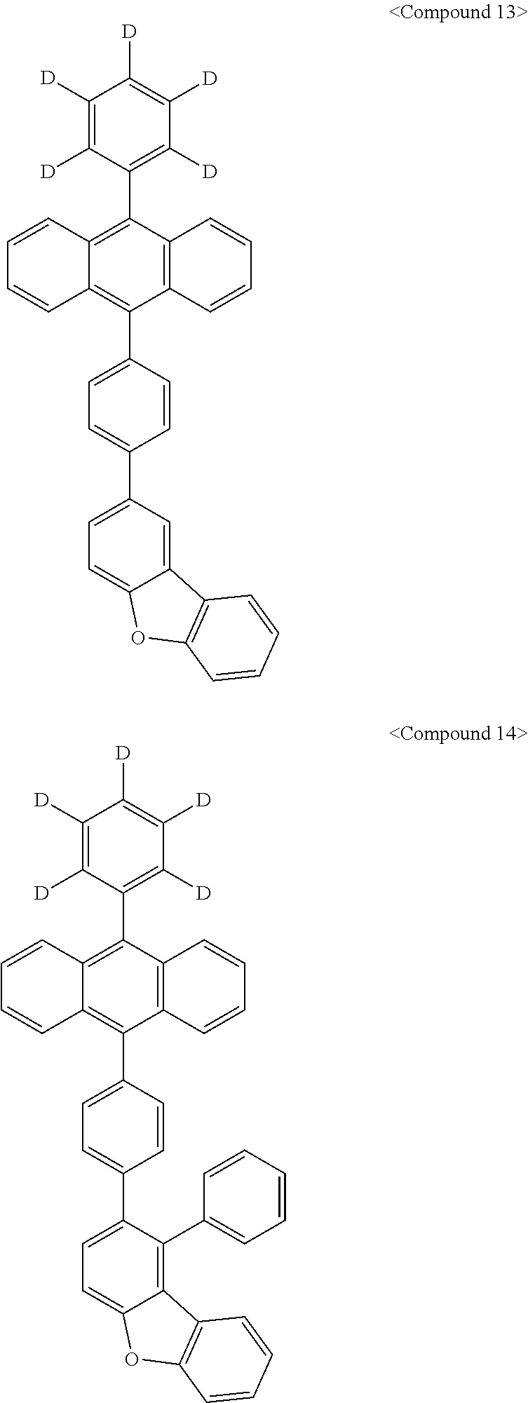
C1=CC2=C(C3=CC=C(C4=CC=C5C(=C4)C4=C(O5)C=CC=C4)C=C3)C3=C(C(C4=C([D])C([D])=C([D])C([D])=C4[D])=C2C=C1)C=CC=C3.C1=CC2=C(C3=CC=C(C4=CC=C5C(=C4C4=CC=CC=C4)C4=C(O5)C=CC=C4)C=C3)C3=C(C(C4=C([D])C([D])=C([D])C([D])=C4[D])=C2C=C1)C=CC=C3
